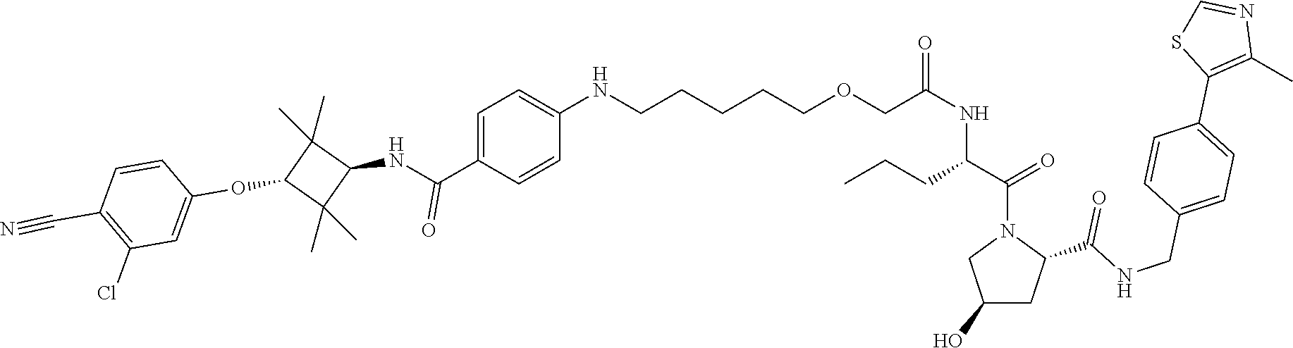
C1(Cl)=C(C#N)C=CC(OC2C(C)(C)C(NC(C3=CC=C(NCCCCCOCC(NC(C(=O)N4CC(O)CC4C(NCC4=CC=C(C5=C(C)N=CS5)C=C4)=O)CCC)=O)C=C3)=O)C2(C)C)=C1
